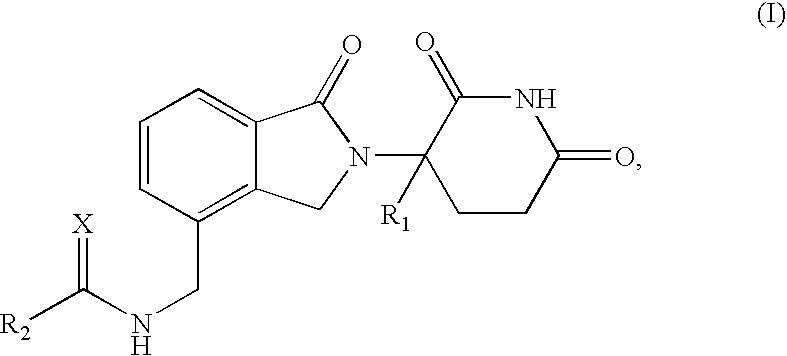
C1=CC(CNC([R2])=[X])=C2C(=C1)C(=O)N(C1([R1])CCC(=O)NC1=O)C2
